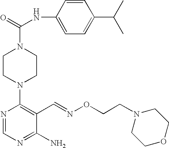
C1(N2CCN(C(=O)NC3=CC=C(C(C)C)C=C3)CC2)=C(C=NOCCN2CCOCC2)C(N)=NC=N1
